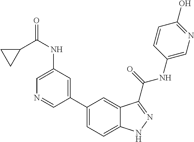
C1(NC(=O)C2CC2)=CN=CC(C2=CC=C3C(=C2)C(C(NC2=CN=C(O)C=C2)=O)=NN3)=C1
